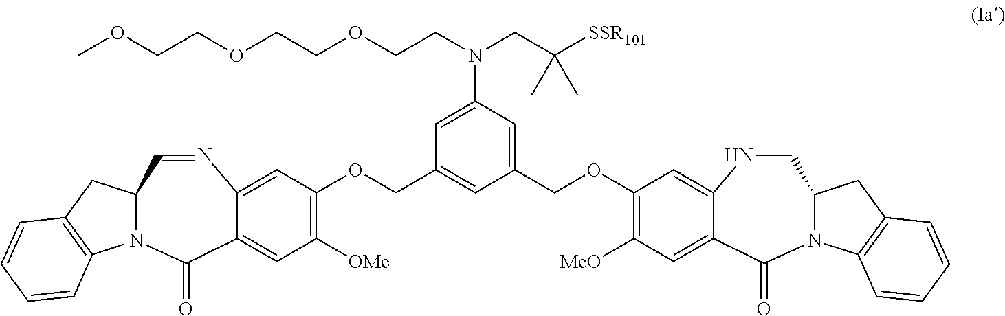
N12C(CC3=C1C=CC=C3)CNC1=CC(OCC3=CC(N(CCOCCOCCOC)CC([SSR101])(C)C)=CC(COC4=C([OMe])C=C5C(=C4)N=CC4N(C6=C(C4)C=CC=C6)C5=O)=C3)=C([MeO])C=C1C2=O
